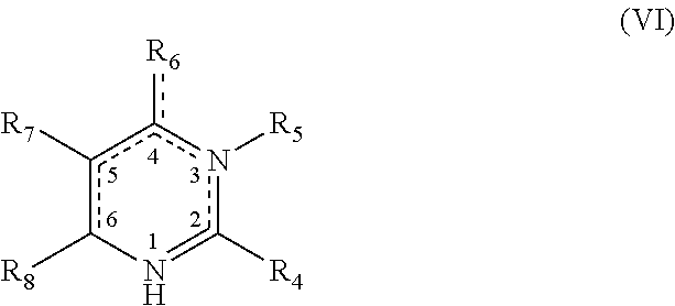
c1([R8])c([R7])c([R6])n([R5])c([R4])=N1
